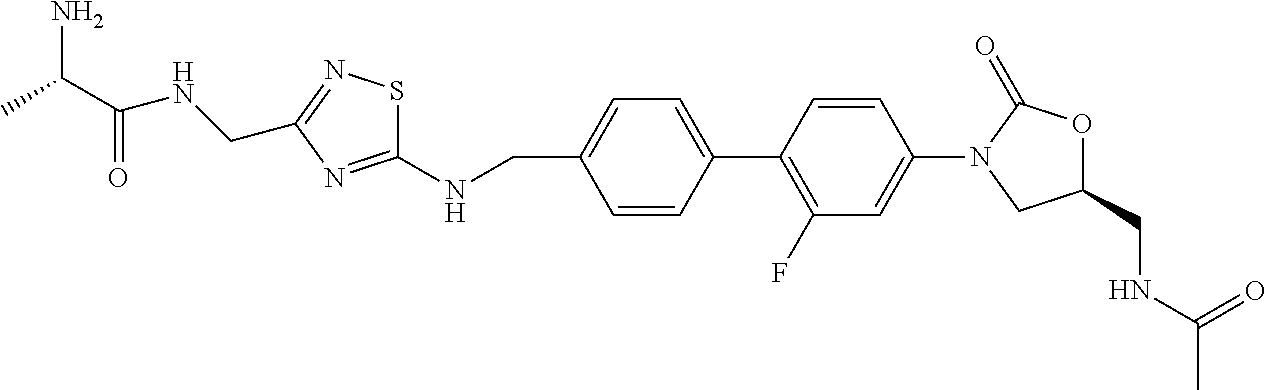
C1=CC(CNC2=NC(CNC(=O)C(C)N)=NS2)=CC=C1C1=C(F)C=C(N2CC(CNC(C)=O)OC2=O)C=C1
